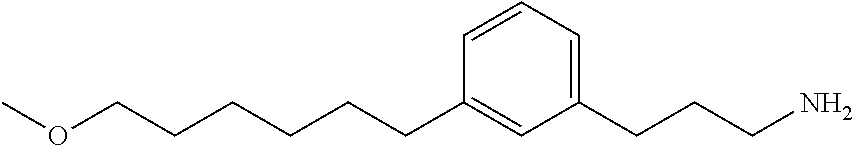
C1(CCCCCCOC)=CC(CCCN)=CC=C1
